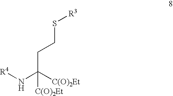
[R4]NC([C(O)2Et])(CCS[R3])[C(O)2Et]
